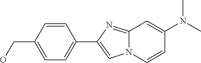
C1=CC(CO)=CC=C1C1=CN2C(=N1)C=C(N(C)C)C=C2
